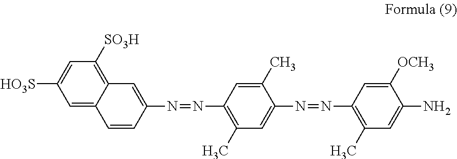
C1=C2C(=C([SO3H])C=C1[HO3S])C=C(N=NC1=C(C)C=C(N=NC3=C(C)C=C(N)C([OCH3])=C3)C(C)=C1)C=C2
